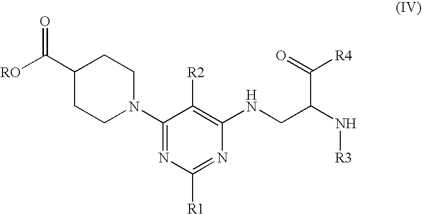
C1(C([RO])=O)CCN(C2=NC([R1])=NC(NCC(N[R3])C(=O)[R4])=C2[R2])CC1
